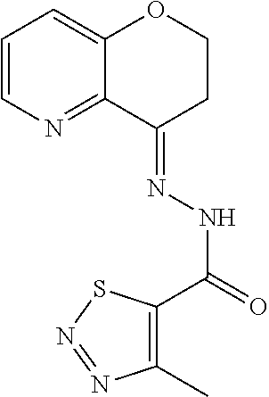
C1=CN=C2C(=C1)OCCC2=NNC(=O)C1=C(C)N=NS1
